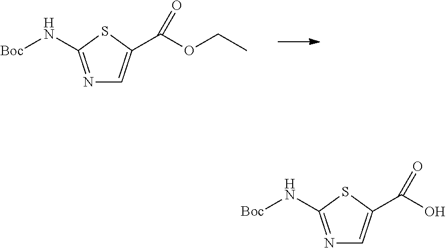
N1=C(N[Boc])SC(C(OCC)=O)=C1.N1=C(N[Boc])SC(C(O)=O)=C1
